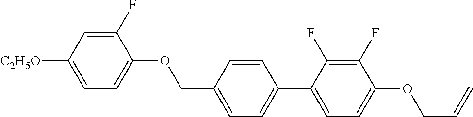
C1(F)=CC([C2H5O])=CC=C1OCC1=CC=C(C2=CC=C(OCC=C)C(F)=C2F)C=C1
